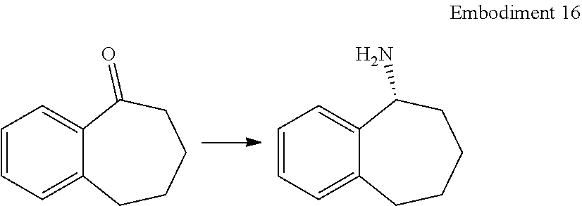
C1=CC=C2C(=C1)C(=O)CCCC2.C1=CC=C2C(=C1)C(N)CCCC2
